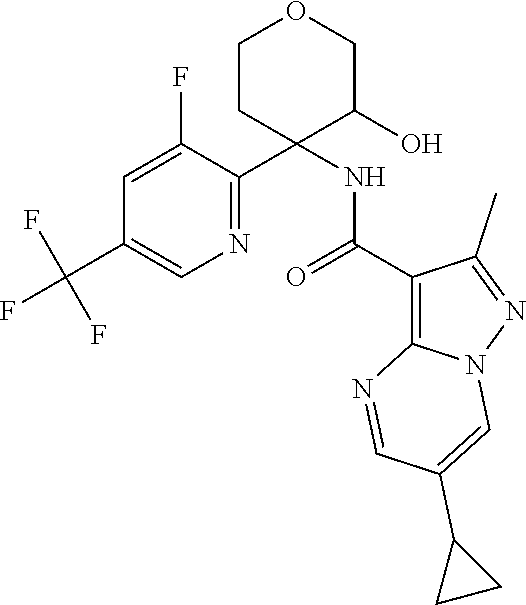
C1CC(C2=NC=C(C(F)(F)F)C=C2F)(NC(C2=C3N(N=C2C)C=C(C2CC2)C=N3)=O)C(O)CO1
